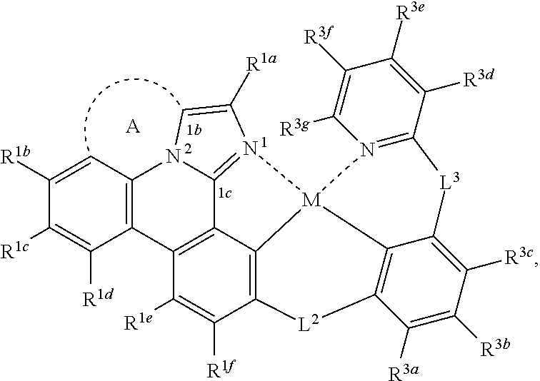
[A].C1([R1b])=CC2=C(C([R1d])=C1[R1c])C1=C3C4=N(C([R1a])=CN24)[M]24C3=C(C([R1f])=C1[R1e])[L2]C1=C2C(=C([R3c])C([R3b])=C1[R3a])[L3]C1=N4C([R3g])=C([R3f])C([R3e])=C1[R3d]
